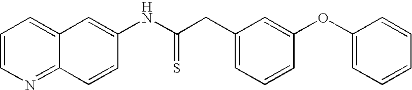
C12=NC=CC=C1C=C(NC(CC1=CC=CC(OC3=CC=CC=C3)=C1)=S)C=C2
